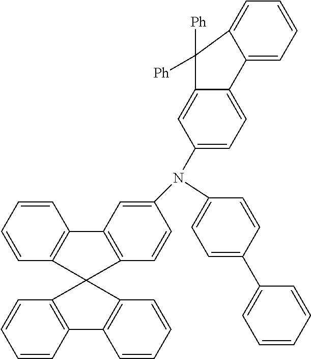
C1(C2=CC=CC=C2)=CC=C(N(C2=CC=C3C(=C2)C([Ph])([Ph])C2=CC=CC=C32)C2=CC3=C(C=C2)C2(C4=C3C=CC=C4)C3=C(C=CC=C3)C3=C2C=CC=C3)C=C1
